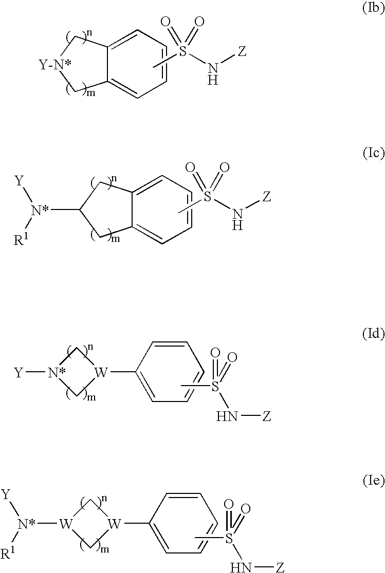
C1=CC=C2C(=C1)C[Y-N*]C2.CS(N[Z])(=O)=O.C1=CC=C2C(=C1)CC([N*]([Y])[R1])C2.CS(N[Z])(=O)=O.C1=CC([W]2C[N*]([Y])C2)=CC=C1.CS(=O)(N[Z])=O.C1=CC([W]2C[W]([N*]([Y])[R1])C2)=CC=C1.CS(=O)(N[Z])=O
